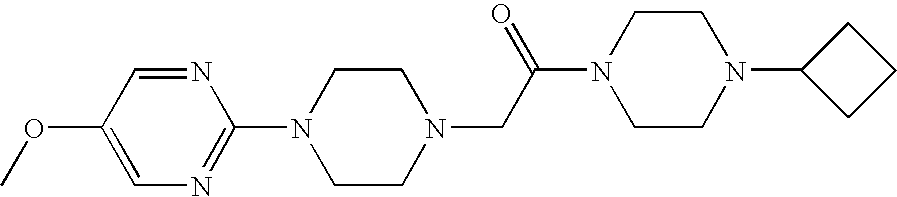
N1(CC(N2CCN(C3CCC3)CC2)=O)CCN(C2=NC=C(OC)C=N2)CC1
